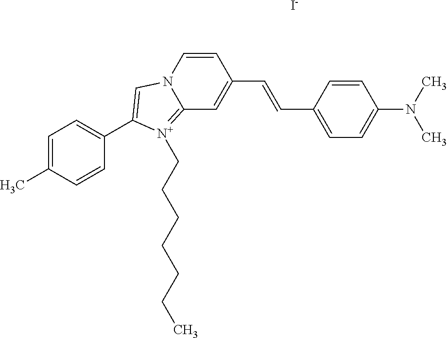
C(=CC1=CC=C(N(C)C)C=C1)C1=CC2=[N+](CCCCCCC)C(C3=CC=C(C)C=C3)=CN2C=C1.[I-]
